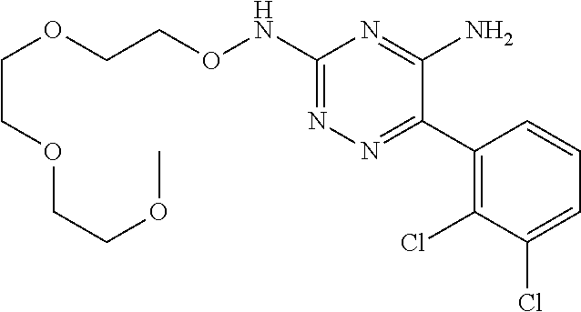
C1(C2=NN=C(NOCCOCCOCCOC)N=C2N)=C(Cl)C(Cl)=CC=C1
